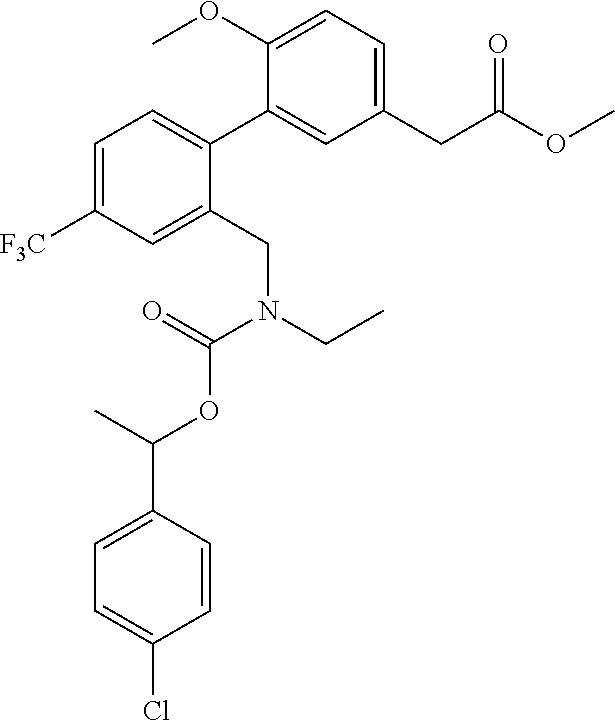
C1(C2=CC=C([F3C])C=C2CN(CC)C(=O)OC(C2=CC=C(Cl)C=C2)C)=CC(CC(OC)=O)=CC=C1OC
